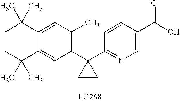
C1(C2(C3=NC=C(C(O)=O)C=C3)CC2)=C(C)C=C2C(=C1)C(C)(C)CCC2(C)C
